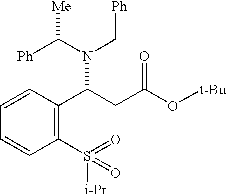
C1(S([i-Pr])(=O)=O)=C(C(CC(O[t-Bu])=O)N(C[Ph])C([Ph])[Me])C=CC=C1
